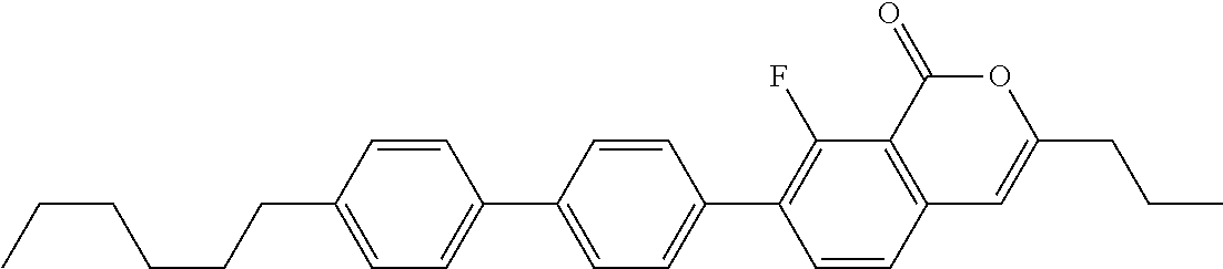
C12=C(C(=O)OC(CCC)=C1)C(F)=C(C1=CC=C(C3=CC=C(CCCCCC)C=C3)C=C1)C=C2
